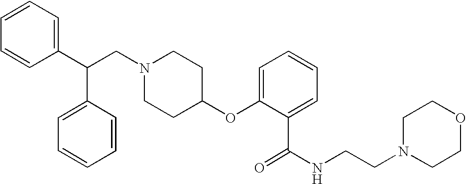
N1(CC(C2=CC=CC=C2)C2=CC=CC=C2)CCC(OC2=CC=CC=C2C(=O)NCCN2CCOCC2)CC1
